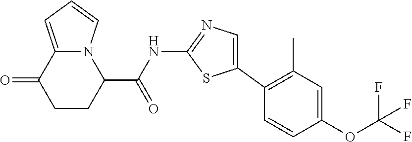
C1CC(C(NC2=NC=C(C3=C(C)C=C(OC(F)(F)F)C=C3)S2)=O)N2C(=CC=C2)C1=O
